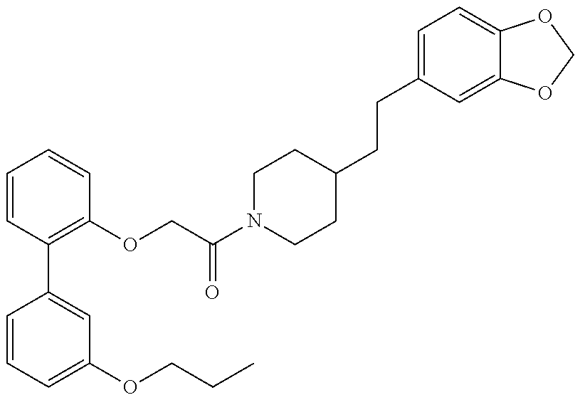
C1=CC=C(OCCC)C=C1C1=C(OCC(N2CCC(CCC3=CC=C4C(=C3)OCO4)CC2)=O)C=CC=C1
